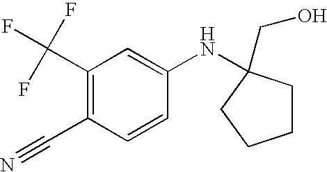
C1(C(F)(F)F)=C(C#N)C=CC(NC2(CO)CCCC2)=C1
